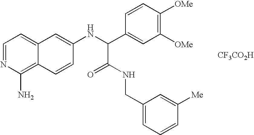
C1=NC(N)=C2C(=C1)C=C(NC(C1=CC([OMe])=C([OMe])C=C1)C(=O)NCC1=CC=CC([Me])=C1)C=C2.[CF3CO2H]
